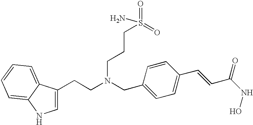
C1=C(CCN(CC2=CC=C(C=CC(NO)=O)C=C2)CCCS(=O)(=O)N)C2=CC=CC=C2N1
